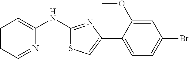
C1=CC=NC(NC2=NC(C3=CC=C(Br)C=C3OC)=CS2)=C1
